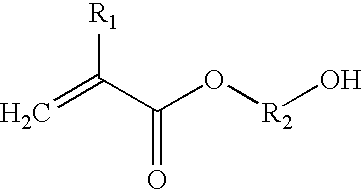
C=C(C(O[R2]O)=O)[R1]
